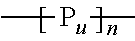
[Pu](C)C
